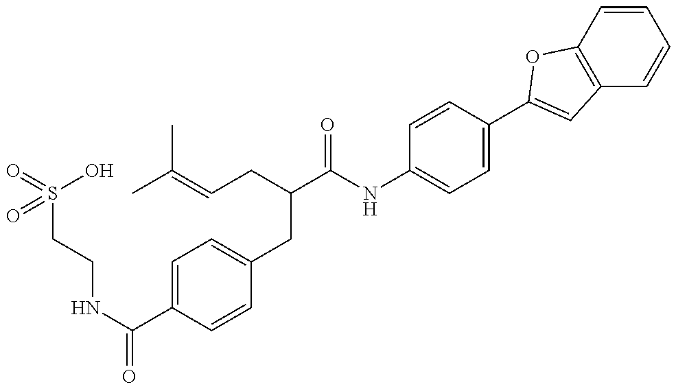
N(C(=O)C1=CC=C(CC(C(NC2=CC=C(C3=CC4=C(C=CC=C4)O3)C=C2)=O)CC=C(C)C)C=C1)CCS(O)(=O)=O
